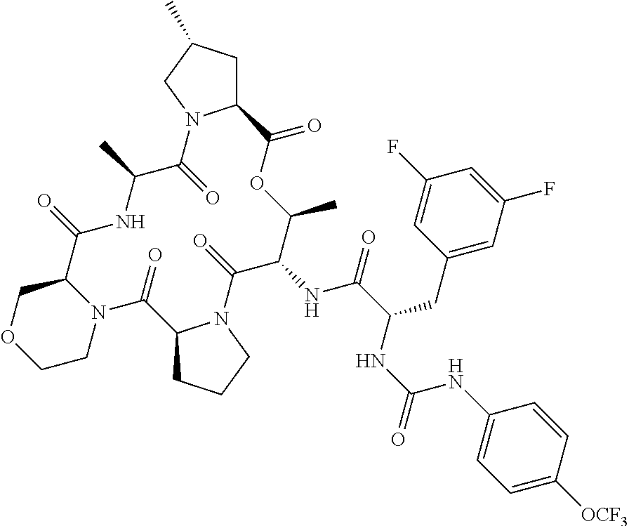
C12CC(C)CN1C(=O)C(C)NC(=O)C1COCCN1C(=O)C1CCCN1C(=O)C(NC(=O)C(CC1=CC(F)=CC(F)=C1)NC(=O)NC1=CC=C([OCF3])C=C1)C(C)OC2=O
